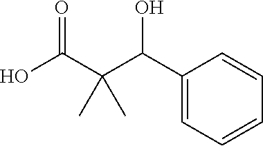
C1(C(C(C(O)=O)(C)C)O)=CC=CC=C1
